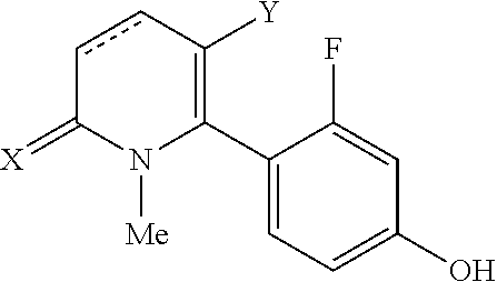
C1(C2=C([Y])ccC(=[X])N2[Me])=CC=C(O)C=C1F
